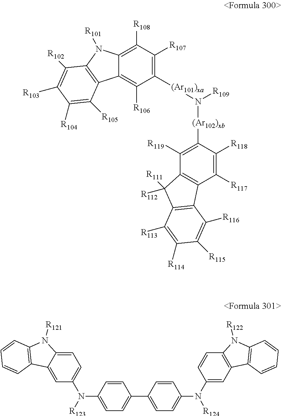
C1([R108])=C2C(=C([R106])C([(Ar101)xa]N([R109])[(Ar102)xb]C3=C([R119])C4=C(C([R117])=C3[R118])C3=C(C4([R112])[R111])C([R113])=C([R114])C([R115])=C3[R116])=C1[R107])C1=C(N2[R101])C([R102])=C([R103])C([R104])=C1[R105].C1=CC(N([R123])C2=CC=C3C(=C2)C2=C(N3[R121])C=CC=C2)=CC=C1C1=CC=C(N(C2=CC3=C(C=C2)N([R122])C2=C3C=CC=C2)[R124])C=C1
